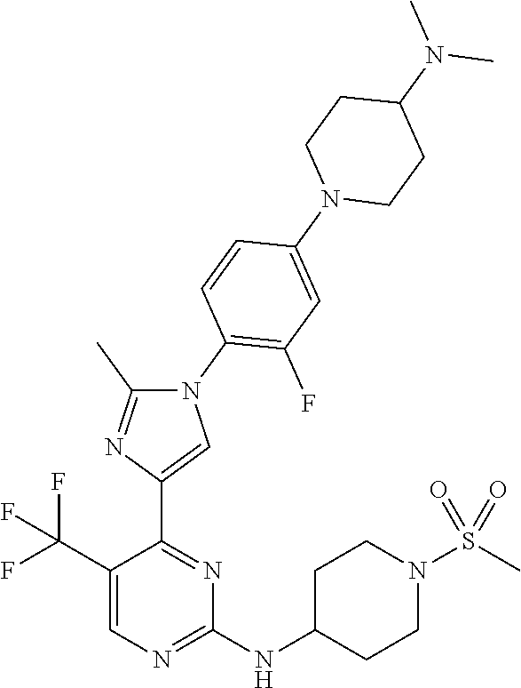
C1(C(F)(F)F)=CN=C(NC2CCN(S(C)(=O)=O)CC2)N=C1C1=CN(C2=C(F)C=C(N3CCC(N(C)C)CC3)C=C2)C(C)=N1
